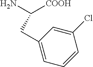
NC([COOH])CC1=CC=CC(Cl)=C1
